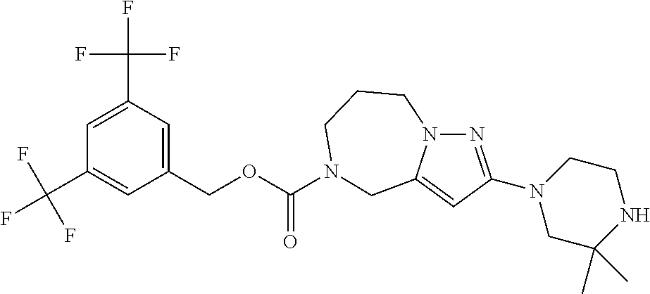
C1=C(C(F)(F)F)C=C(COC(=O)N2CCCN3N=C(N4CC(C)(C)NCC4)C=C3C2)C=C1C(F)(F)F
